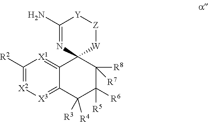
C12(C3=[X1]C([R2])=[X2][X3]=C3C([R4])([R3])C([R5])([R6])C1([R8])[R7])[W][Z][Y]C(N)=N2
